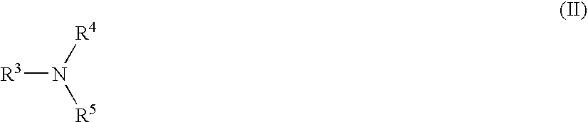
[R3]N([R4])[R5]
